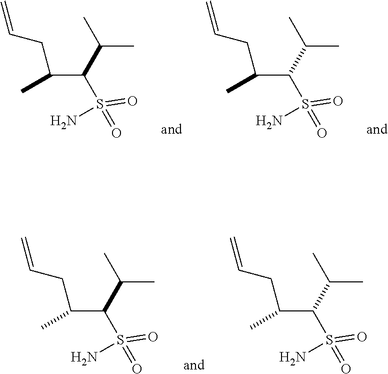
NS(C(C(C)CC=C)C(C)C)(=O)=O.NS(C(C(C)CC=C)C(C)C)(=O)=O.NS(C(C(C)CC=C)C(C)C)(=O)=O.NS(C(C(C)CC=C)C(C)C)(=O)=O
